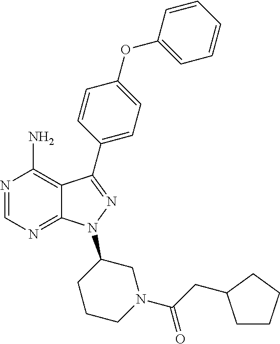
N1=CN=C2C(=C1N)C(C1=CC=C(OC3=CC=CC=C3)C=C1)=NN2C1CN(C(=O)CC2CCCC2)CCC1
